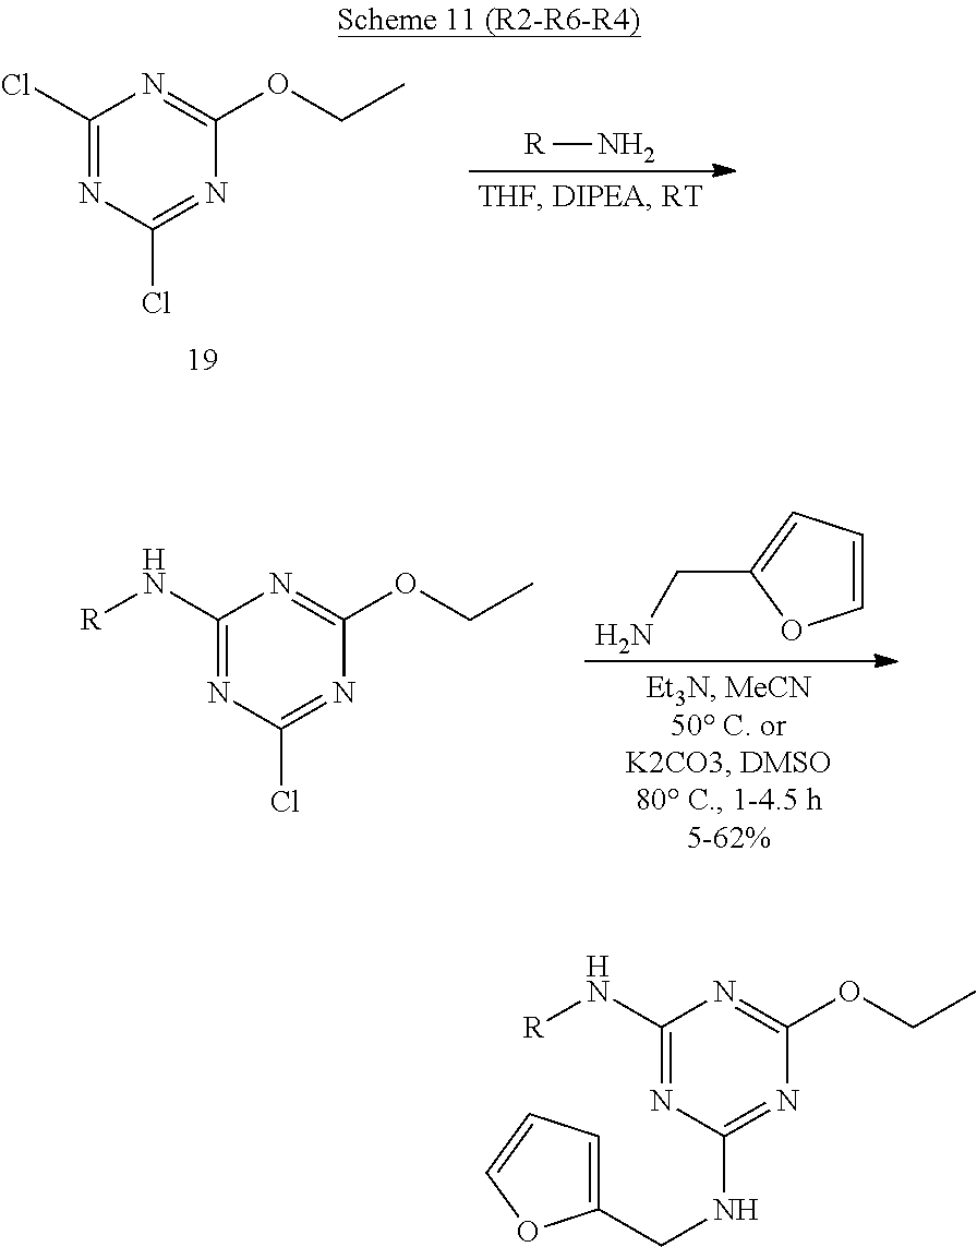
C1(Cl)=NC(Cl)=NC(OCC)=N1.[R]N.C1(N[R])=NC(Cl)=NC(OCC)=N1.C1=CC=C(CN)O1.C1(N[R])=NC(NCC2=CC=CO2)=NC(OCC)=N1
